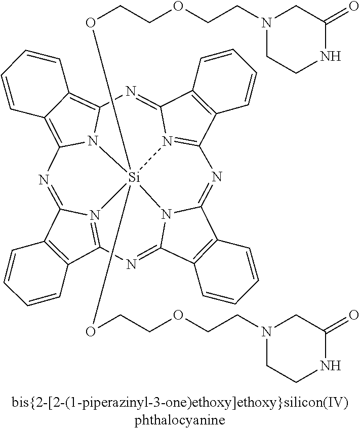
C12=C(C3=N4C1=NC1=C5C(=C6N1[Si]41(OCCOCCN4CCNC(=O)C4)(OCCOCCN4CCNC(=O)C4)N4=C(C7=C(C4=N6)C=CC=C7)N=C4C6=C(C(=N3)N41)C=CC=C6)C=CC=C5)C=CC=C2
